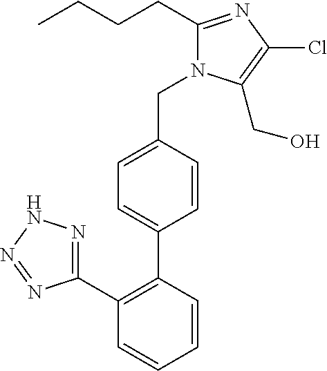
CCCCC1=NC(Cl)=C(CO)N1CC1=CC=C(C2=C(C3=NNN=N3)C=CC=C2)C=C1
